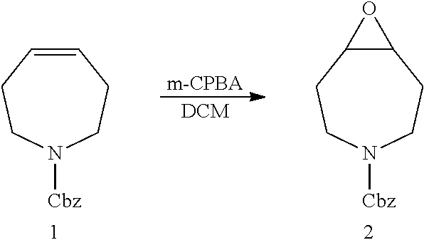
C12C(CCN([Cbz])CC1)O2.C1=CCCN([Cbz])CC1.[m-CPBA].[DCM]
